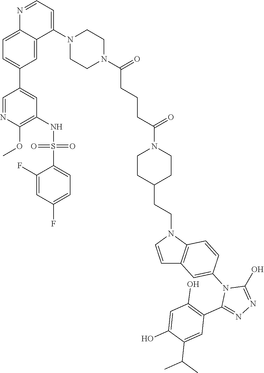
C1CC(CCN2C=CC3=C2C=CC(N2C(C4=C(O)C=C(O)C(C(C)C)=C4)=NN=C2O)=C3)CCN1C(CCCC(N1CCN(C2=CC=NC3=CC=C(C4=CC(NS(=O)(=O)C5=CC=C(F)C=C5F)=C(OC)N=C4)C=C23)CC1)=O)=O
